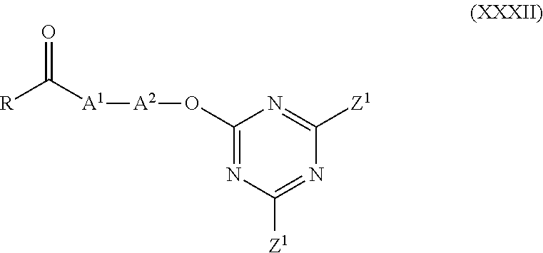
C1(O[A2][A1]C([R])=O)=NC([Z1])=NC([Z1])=N1
